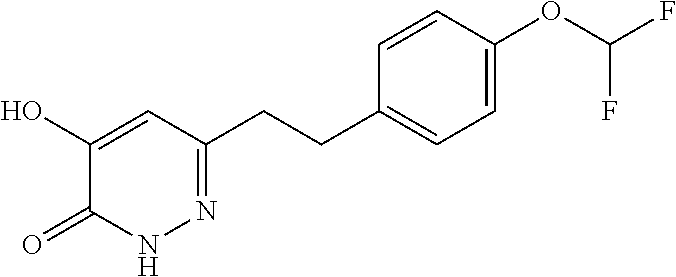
N1C(=O)C(O)=CC(CCC2=CC=C(OC(F)F)C=C2)=N1
